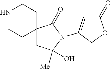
N1CCC2(CC1)CC(O)([Me])N(C1=CC(=O)OC1)C2=O
